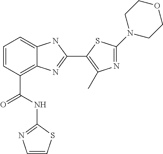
C1=CC(C(NC2=NC=CS2)=O)=C2C(=C1)NC(C1=C(C)N=C(N3CCOCC3)S1)=N2
